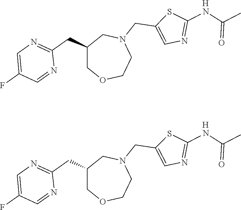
C1=C(F)C=NC(CC2COCCN(CC3=CN=C(NC(C)=O)S3)C2)=N1.[H].C1=C(F)C=NC(CC2COCCN(CC3=CN=C(NC(C)=O)S3)C2)=N1.[H]
